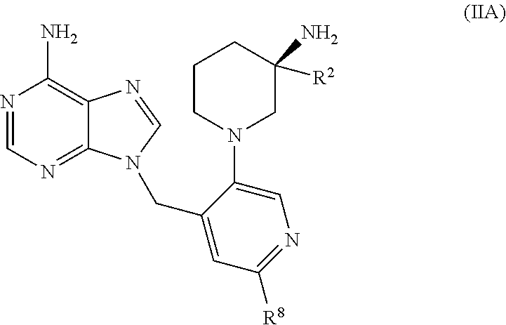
N1=CN=C2C(=C1N)N=CN2CC1=CC([R8])=NC=C1N1CC([R2])(N)CCC1
